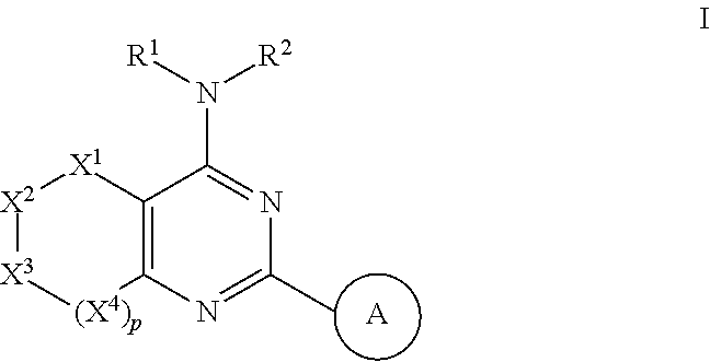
C12=C(N=C(C)N=C1N([R1])[R2])[(X4)p][X3][X2][X1]2.[A]
